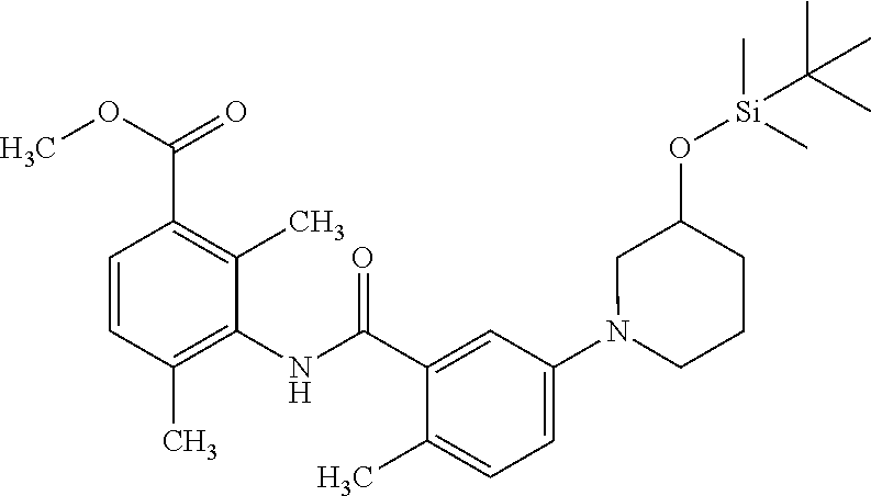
C1=CC(C)=C(NC(=O)C2=CC(N3CCCC(O[Si](C)(C)C(C)(C)C)C3)=CC=C2C)C(C)=C1C(OC)=O
